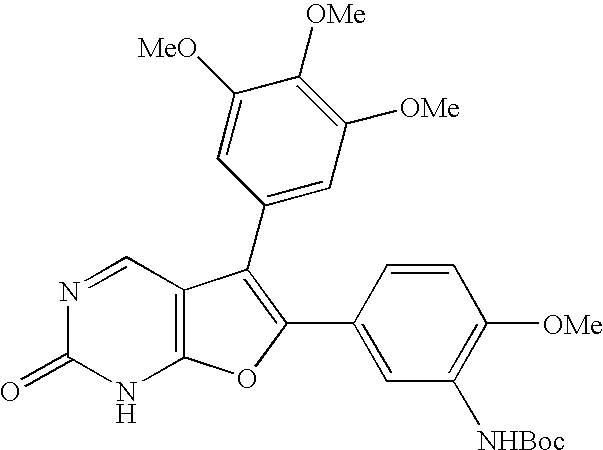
N1=CC2=C(NC1=O)OC(C1=CC([NHBoc])=C([OMe])C=C1)=C2C1=CC([OMe])=C([OMe])C([MeO])=C1
